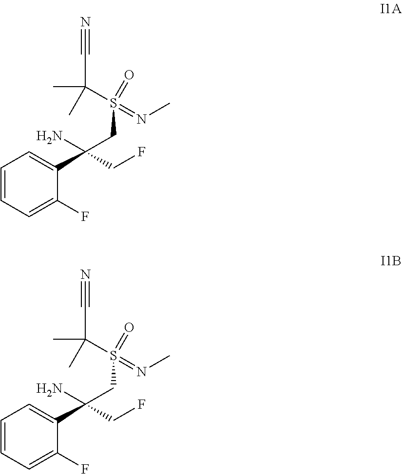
C1=CC=C(F)C(C(CF)(N)CS(=O)(=NC)C(C)(C#N)C)=C1.C1=CC=C(F)C(C(CF)(N)CS(=O)(=NC)C(C)(C#N)C)=C1
